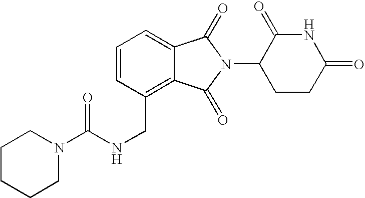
C1=C2C(=C(CNC(N3CCCCC3)=O)C=C1)C(=O)N(C1CCC(=O)NC1=O)C2=O
